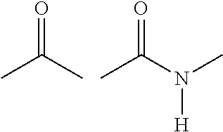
CC(C)=O.CC(N(C)[H])=O
